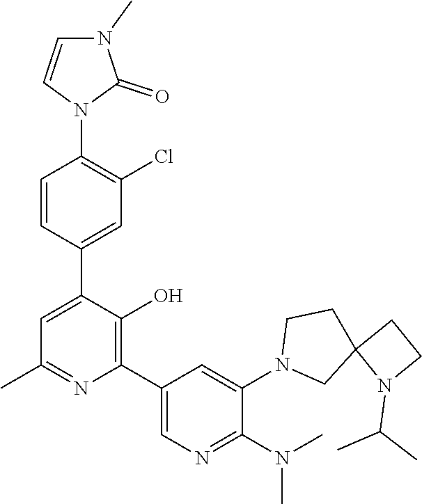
C1=CC(C2=CC(C)=NC(C3=CN=C(N(C)C)C(N4CC5(CC4)N(C(C)C)CC5)=C3)=C2O)=CC(Cl)=C1N1C(=O)N(C)C=C1
